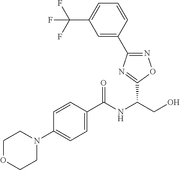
C(NC(CO)C1=NC(C2=CC(C(F)(F)F)=CC=C2)=NO1)(=O)C1=CC=C(N2CCOCC2)C=C1
